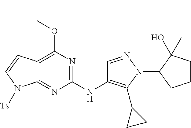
C12=C(OCC)N=C(NC3=C(C4CC4)N(C4CCCC4(O)C)N=C3)N=C1N([Ts])C=C2
